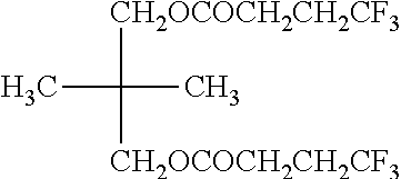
[CH2OCOCH2CH2CF3]C([CH2OCOCH2CH2CF3])(C)C
